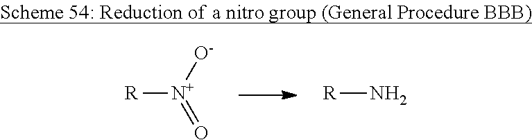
[R][N+]([O-])=O.[R]N
